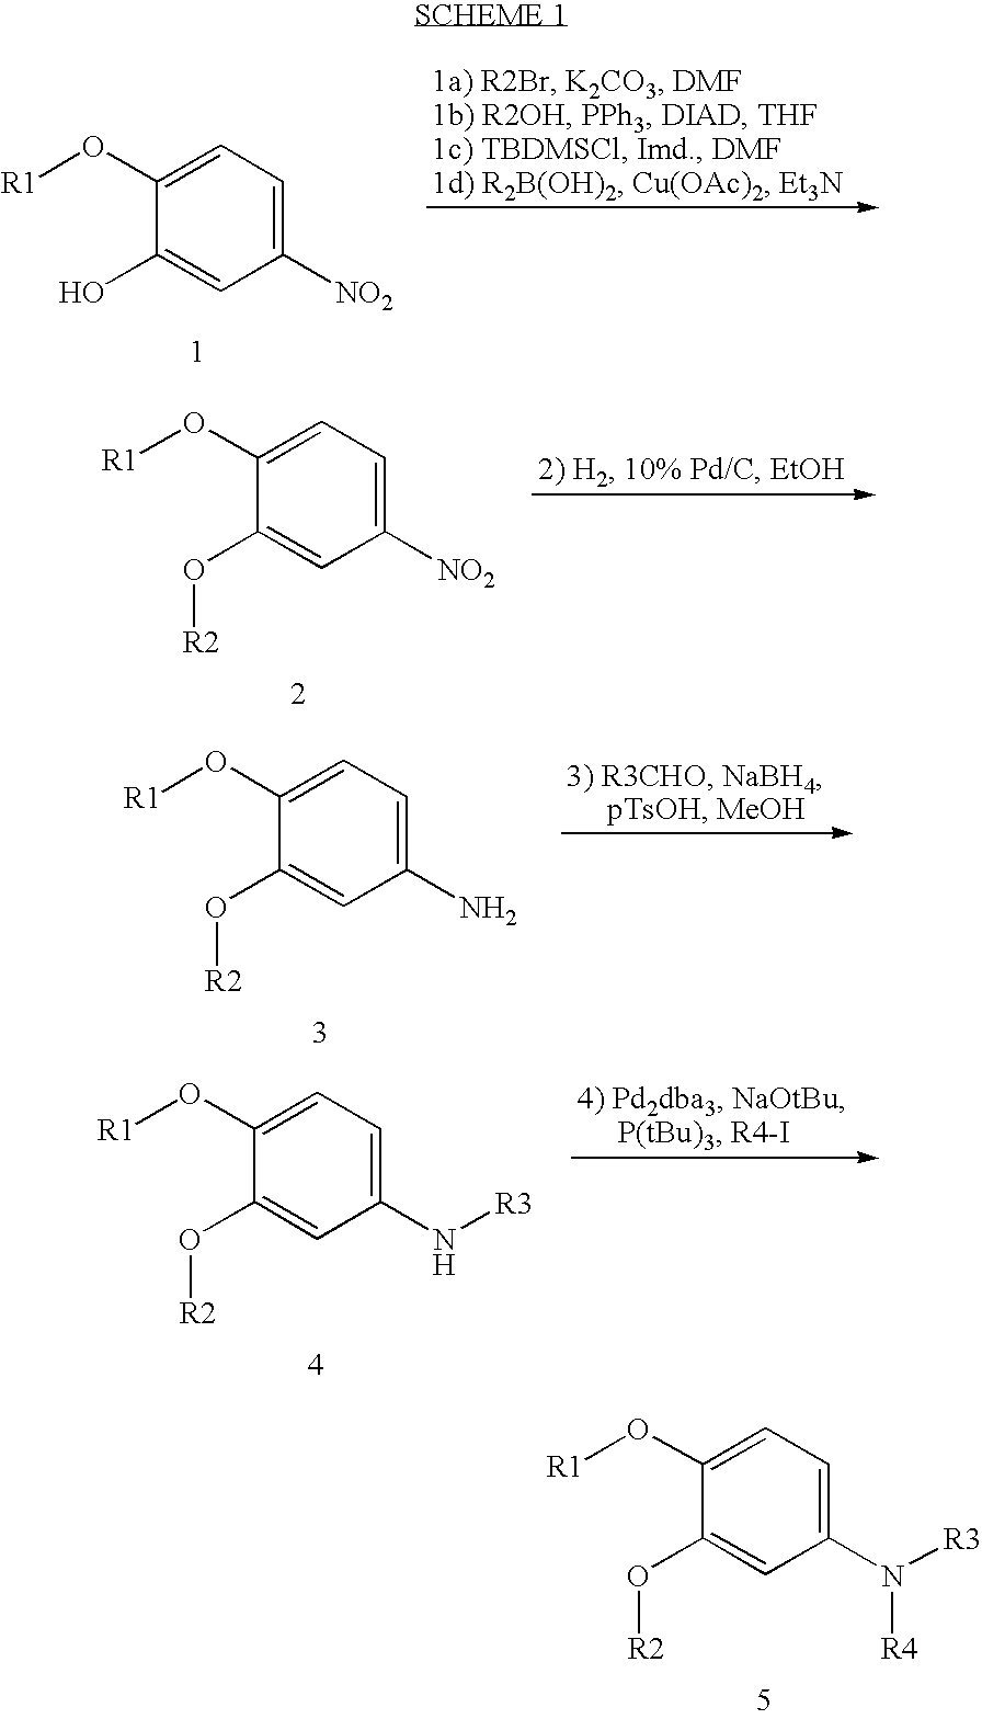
C1(O[R1])=CC=C(N([R3])[R4])C=C1O[R2].C1(O[R1])=CC=C([NO2])C=C1O.C1(O[R1])=CC=C([NO2])C=C1O[R2].C1(O[R1])=CC=C(N)C=C1O[R2].C1(O[R1])=CC=C(N[R3])C=C1O[R2]
